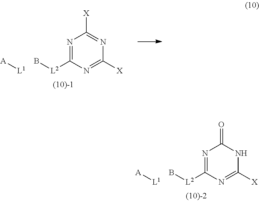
N1=C([L2]B)N=C([X])N=C1[X].[L1][A].N1=C([L2]B)N=C([X])NC1=O.[L1][A]
